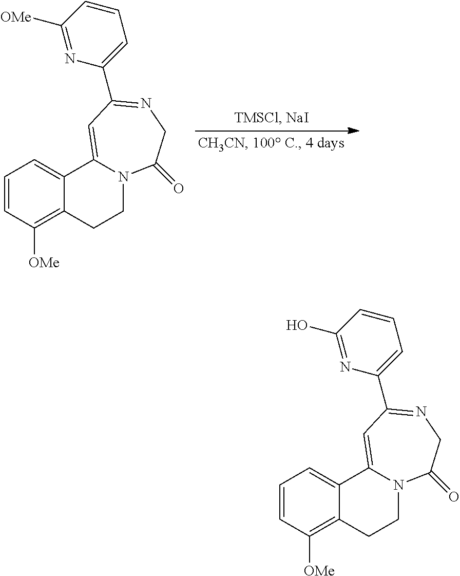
C1=CC([OMe])=C2C(=C1)C1=CC(C3=CC=CC([OMe])=N3)=NCC(=O)N1CC2.C1=CC([OMe])=C2C(=C1)C1=CC(C3=CC=CC(O)=N3)=NCC(=O)N1CC2
